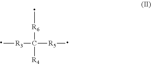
C[R3]C([R5]C)([R6]C)[R4]
